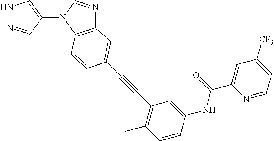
C1(N2C3=C(N=C2)C=C(C#CC2=C(C)C=CC(NC(C4=CC([CF3])=CC=N4)=O)=C2)C=C3)=CNN=C1
